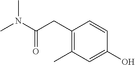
C(=O)(CC1=C(C)C=C(O)C=C1)N(C)C
